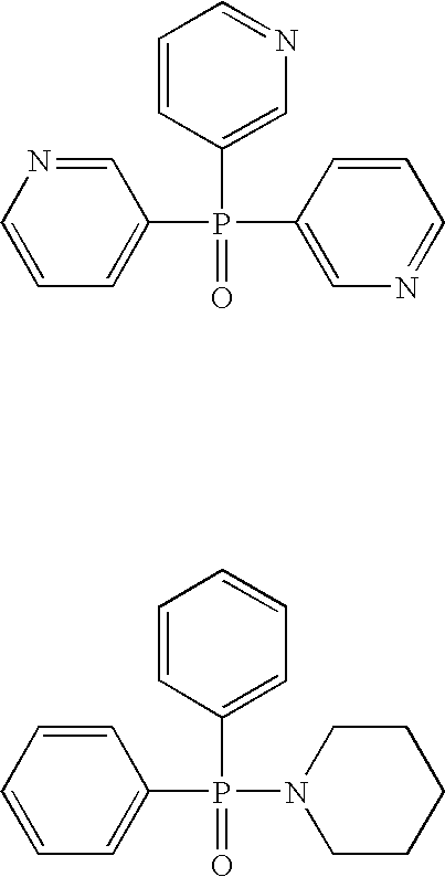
C1=NC=CC=C1P(C1=CN=CC=C1)(=O)C1=CN=CC=C1.C1=CC=CC=C1P(C1=CC=CC=C1)(=O)N1CCCCC1
